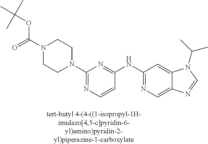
C1=CC(NC2=NC=C3C(=C2)N(C(C)C)C=N3)=NC(N2CCN(C(=O)OC(C)(C)C)CC2)=N1
